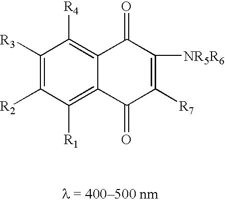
C1([R4])=C2C(=C([R1])C([R2])=C1[R3])C(=O)C([R7])=C([NR5R6])C2=O
